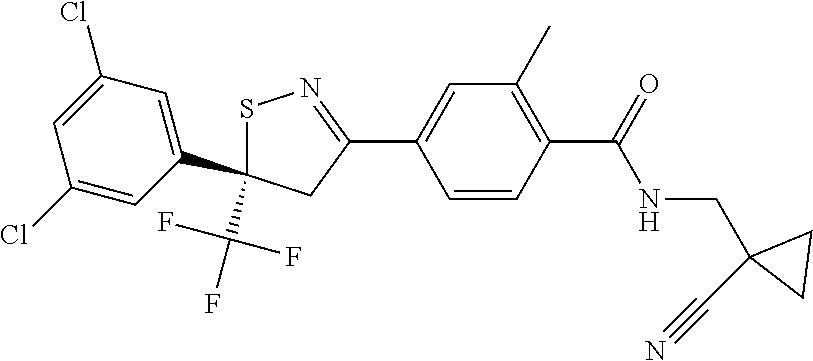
C1(C2=CC(C)=C(C(=O)NCC3(C#N)CC3)C=C2)=NSC(C(F)(F)F)(C2=CC(Cl)=CC(Cl)=C2)C1
